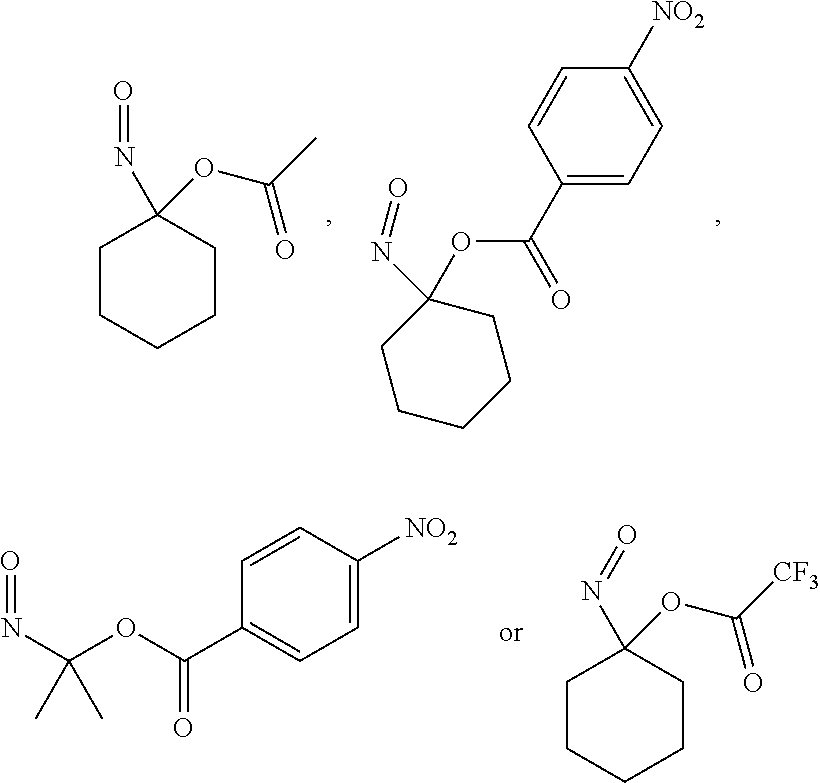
C1CCCCC1(OC(C)=O)N=O.C1(C(=O)OC2(N=O)CCCCC2)=CC=C([NO2])C=C1.C1=C([NO2])C=CC(C(OC(N=O)(C)C)=O)=C1.C1CCCCC1(N=O)OC([CF3])=O
